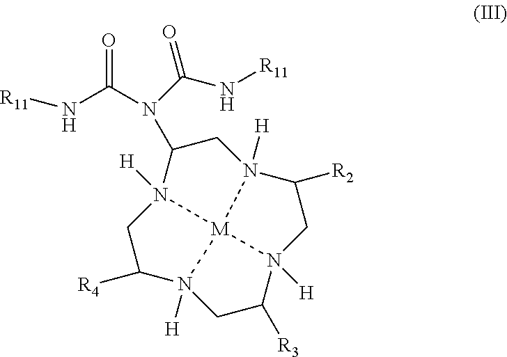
C1C(N(C(=O)N[R11])C(N[R11])=O)N2([H])CC([R4])N3([H])CC([R3])N4([H])CC([R2])N1([H])[M]324
